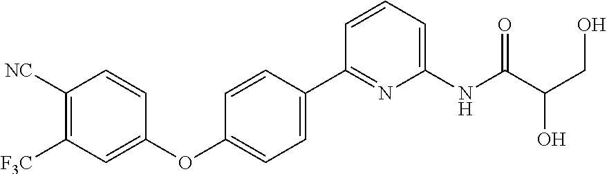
C1([NC])=C([F3C])C=C(OC2=CC=C(C3=NC(NC(C(CO)O)=O)=CC=C3)C=C2)C=C1
